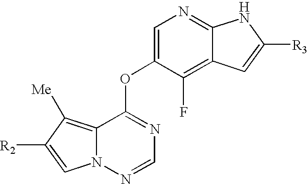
C1=NN2C(=C([Me])C([R2])=C2)C(OC2=CN=C3C(=C2F)C=C([R3])N3)=N1
